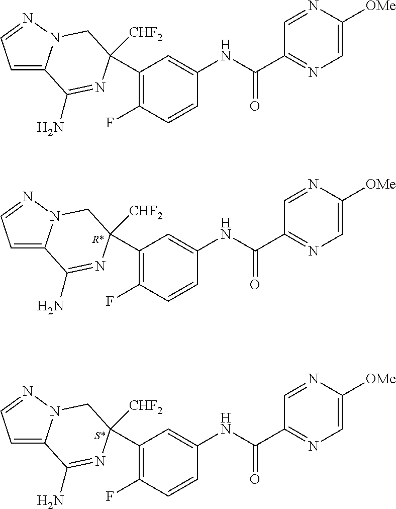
C1(C2([CHF2])N=C(N)C3=CC=NN3C2)=C(F)C=CC(NC(C2=NC=C([OMe])N=C2)=O)=C1.C1(C2([CHF2])N=C(N)C3=CC=NN3C2)=C(F)C=CC(NC(C2=NC=C([OMe])N=C2)=O)=C1.C1(C2([CHF2])N=C(N)C3=CC=NN3C2)=C(F)C=CC(NC(C2=NC=C([OMe])N=C2)=O)=C1
